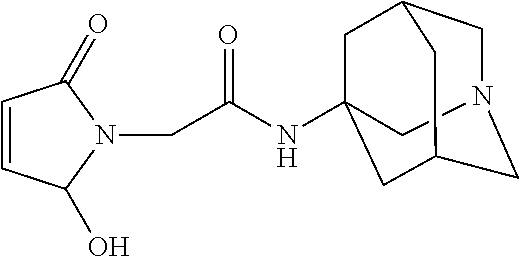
C1N2CC3CC(NC(CN4C(=O)C=CC4O)=O)(CC1C3)C2
